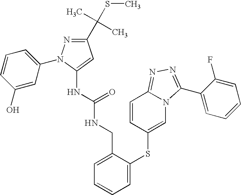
C1(C(C)(C)SC)=NN(C2=CC=CC(O)=C2)C(NC(NCC2=CC=CC=C2SC2=CN3C(=NN=C3C3=CC=CC=C3F)C=C2)=O)=C1
